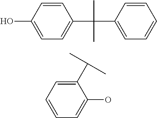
C1(C(C)C)=CC=CC=C1O.C1=CC(O)=CC=C1C(C1=CC=CC=C1)(C)C
